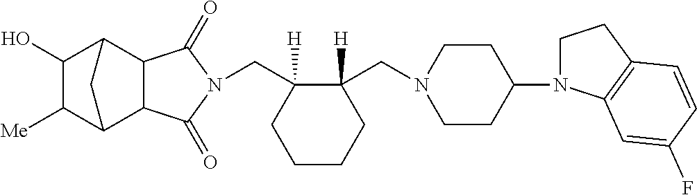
C(C1([H])C(CN2CCC(N3CCC4=C3C=C(F)C=C4)CC2)([H])CCCC1)N1C(=O)C2C3C([Me])C(O)C(C2C1=O)C3
